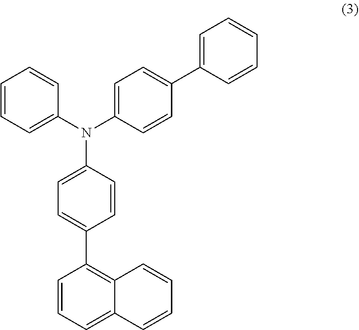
C1=CC=C(N(C2=CC=C(C3=CC=CC=C3)C=C2)C2=CC=C(C3=C4C(=CC=C3)C=CC=C4)C=C2)C=C1
